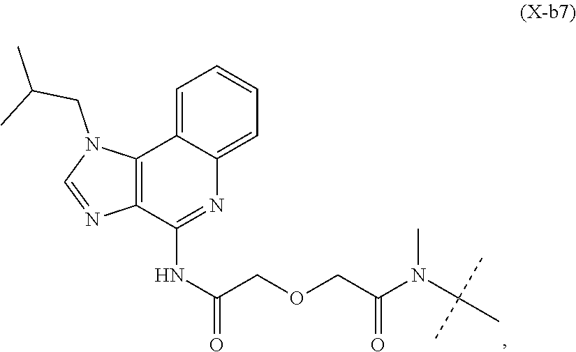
C12=C(C(NC(COCC(N(C(C)(C)C)C)=O)=O)=NC3=CC=CC=C13)N=CN2CC(C)C
